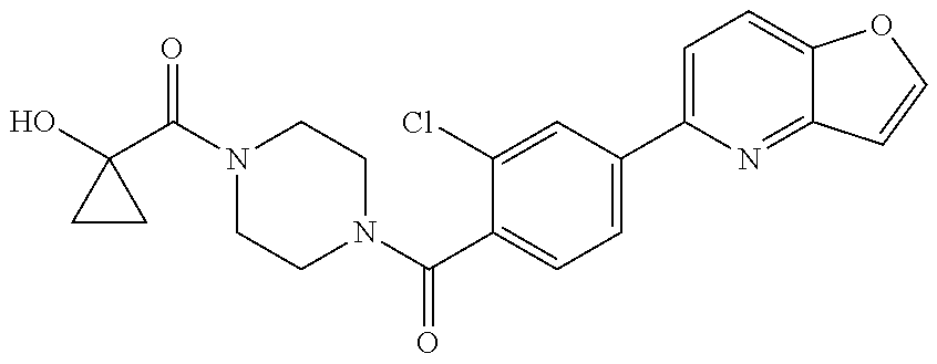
OC1(C(=O)N2CCN(C(=O)C3=CC=C(C4=CC=C5C(=N4)C=CO5)C=C3Cl)CC2)CC1
